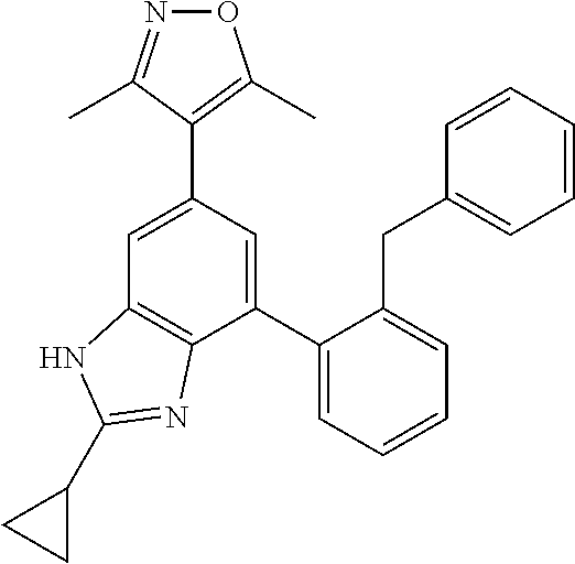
C1(C2=CC=CC=C2CC2=CC=CC=C2)=CC(C2=C(C)ON=C2C)=CC2=C1N=C(C1CC1)N2
